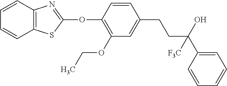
C1(OC2=NC3=C(S2)C=CC=C3)=C(OCC)C=C(CCC(C2=CC=CC=C2)(O)[F3C])C=C1
